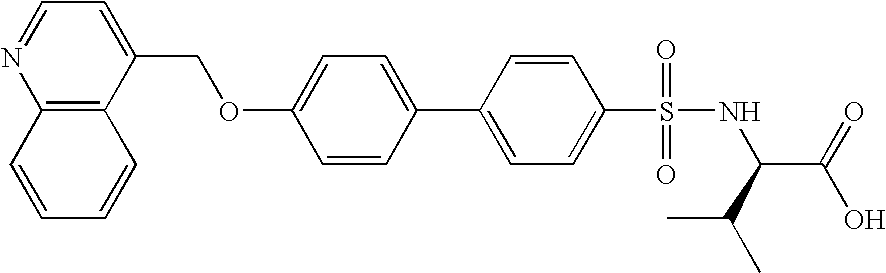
C12=C(C(COC3=CC=C(C4=CC=C(S(=O)(=O)NC(C(=O)O)C(C)C)C=C4)C=C3)=CC=N1)C=CC=C2
